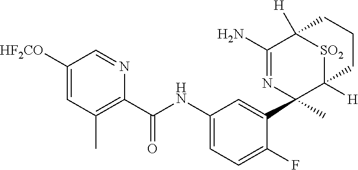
C1([HF2CO])=CC(C)=C(C(NC2=CC=C(F)C(C3(C)N=C(N)C4([H])[SO2]C3([H])CCC4)=C2)=O)N=C1
